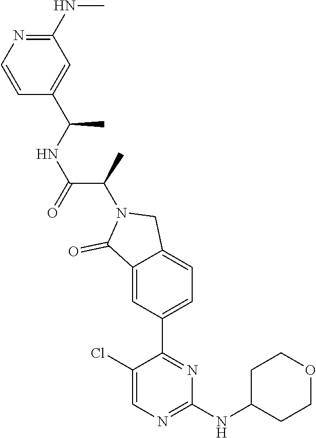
C12=CC(C3=NC(NC4CCOCC4)=NC=C3Cl)=CC=C1CN(C(C)C(=O)NC(C)C1=CC(NC)=NC=C1)C2=O
